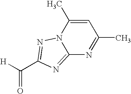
C12=NC(C([H])=O)=NN1C(C)=CC(C)=N2
